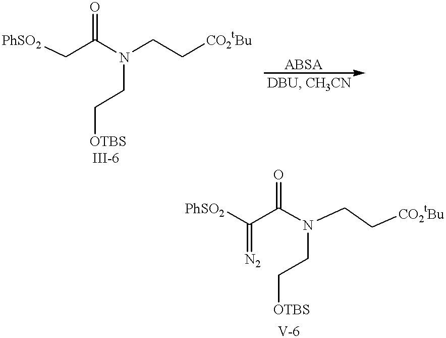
N(CC[OTBS])(CC[CO2tBu])C(C[PhSO2])=O.N(CC[OTBS])(CC[CO2tBu])C(C([PhSO2])=[N2])=O
